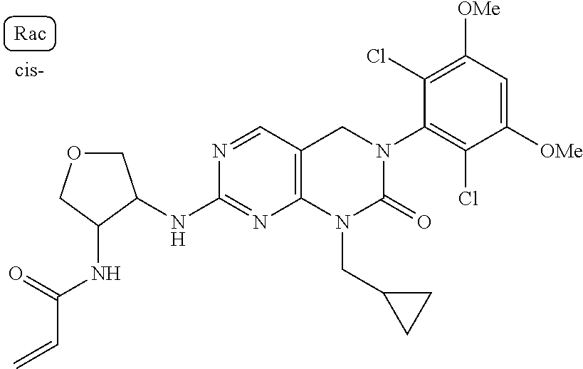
O1CC(NC2=NC3=C(C=N2)CN(C2=C(Cl)C([OMe])=CC([OMe])=C2Cl)C(=O)N3CC2CC2)C(NC(=O)C=C)C1
